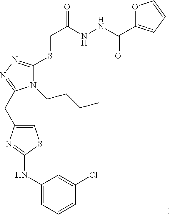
C1=C(CC2=NN=C(SCC(=O)NNC(C3=CC=CO3)=O)N2CCCC)N=C(NC2=CC=CC(Cl)=C2)S1
